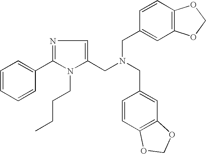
C1=CC=CC(C2=NC=C(CN(CC3=CC4=C(C=C3)OCO4)CC3=CC4=C(C=C3)OCO4)N2CCCC)=C1
